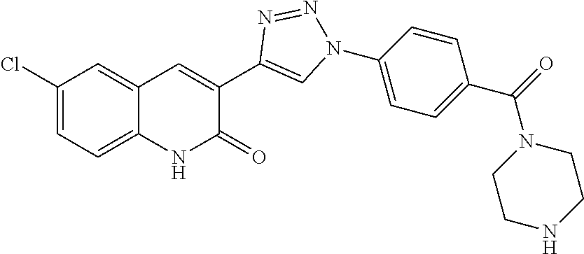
C12=CC=C(Cl)C=C1C=C(C1=CN(C3=CC=C(C(=O)N4CCNCC4)C=C3)N=N1)C(=O)N2
